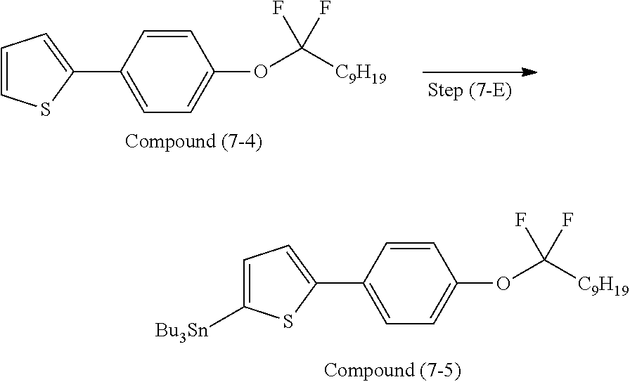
C1=CC(C2=CC=CS2)=CC=C1OC([C9H19])(F)F.C1=CC(C2=CC=C([Bu3Sn])S2)=CC=C1OC([C9H19])(F)F
